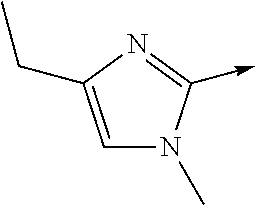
C1=C(CC)N=C(->C)N1C
